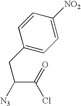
C1(CC(C(=O)Cl)[N3])=CC=C([NO2])C=C1
